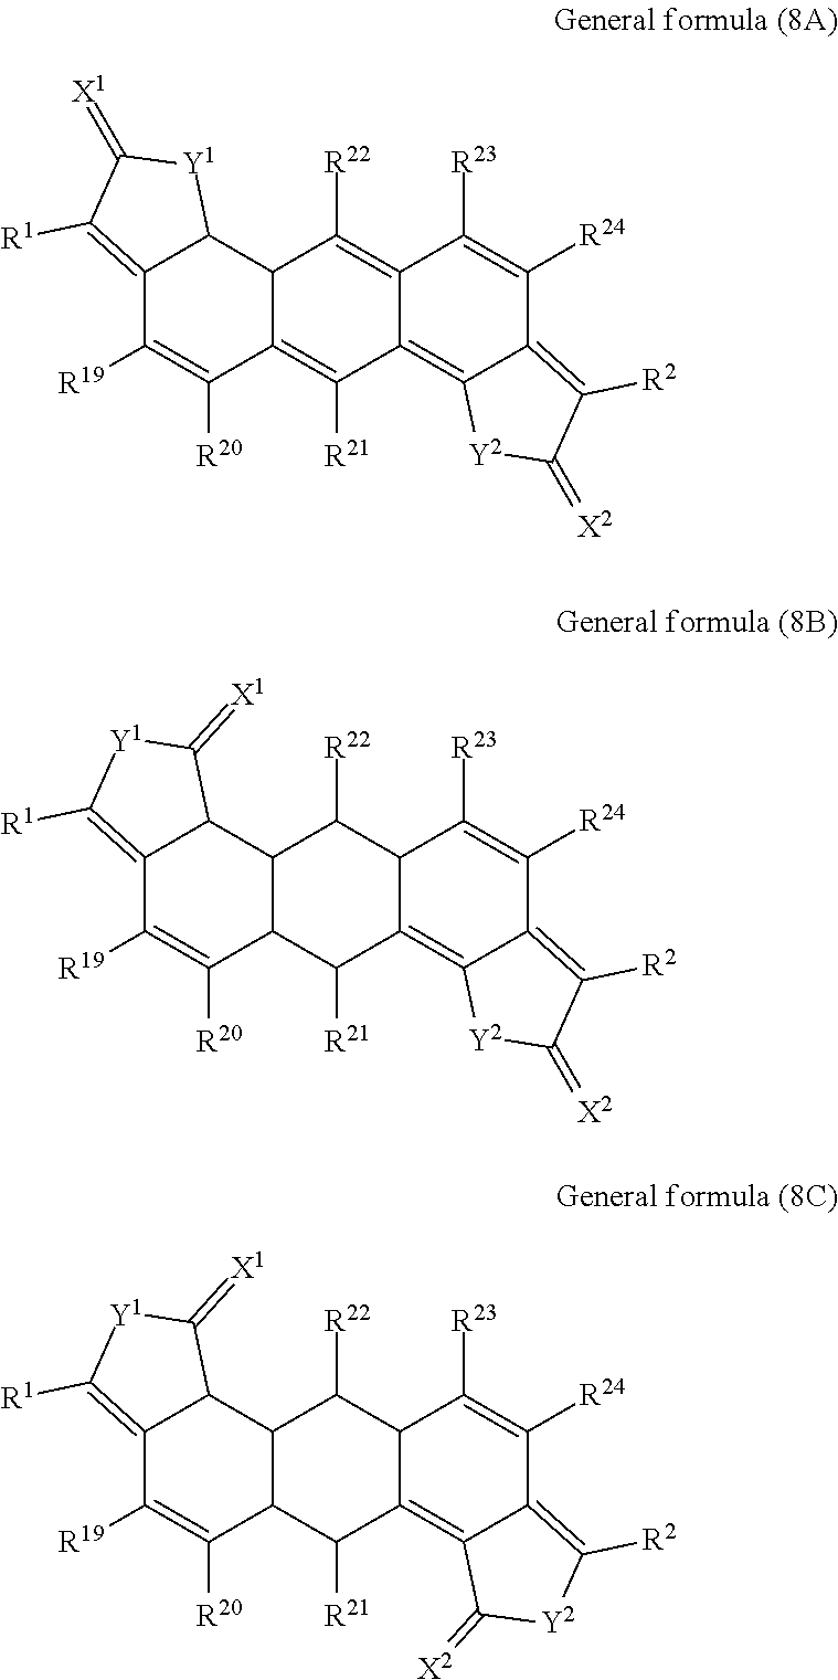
C12=C([R1])C(=[X1])[Y1]C1C1C(=C([R21])C3=C4C(=C([R2])C(=[X2])[Y2]4)C([R24])=C([R23])C3=C1[R22])C([R20])=C2[R19].C12=C([R1])[Y1]C(=[X1])C1C1C(C([R20])=C2[R19])C([R21])C2=C3C(=C([R2])C(=[X2])[Y2]3)C([R24])=C([R23])C2C1[R22].C12=C([R1])[Y1]C(=[X1])C1C1C(C([R20])=C2[R19])C([R21])C2=C3C(=C([R2])[Y2]C3=[X2])C([R24])=C([R23])C2C1[R22]
